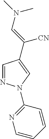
C1=NN(C2=NC=CC=C2)C=C1C([CN])=CN(C)C
